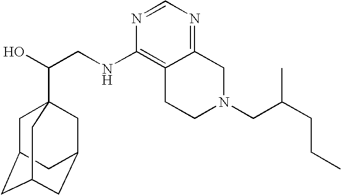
C(CNC1=C2C(=NC=N1)CN(CC(CCC)C)CC2)(O)C12CC3CC(CC(C1)C3)C2
